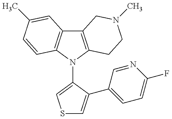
C12=C(N(C3=CSC=C3C3=CC=C(F)N=C3)C3=C1C=C(C)C=C3)CCN(C)C2
